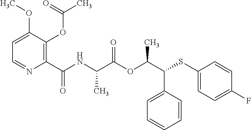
C1=C(C(C(OC(C(NC(C2=C(OC(C)=O)C(OC)=CC=N2)=O)C)=O)C)SC2=CC=C(F)C=C2)C=CC=C1
